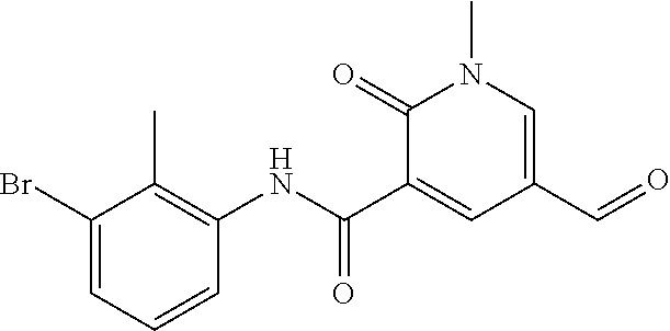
C1(Br)=CC=CC(NC(C2=CC(C=O)=CN(C)C2=O)=O)=C1C
